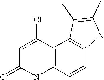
C12=C(C=CC3=C1C(C)=C(C)N3)NC(=O)C=C2Cl
